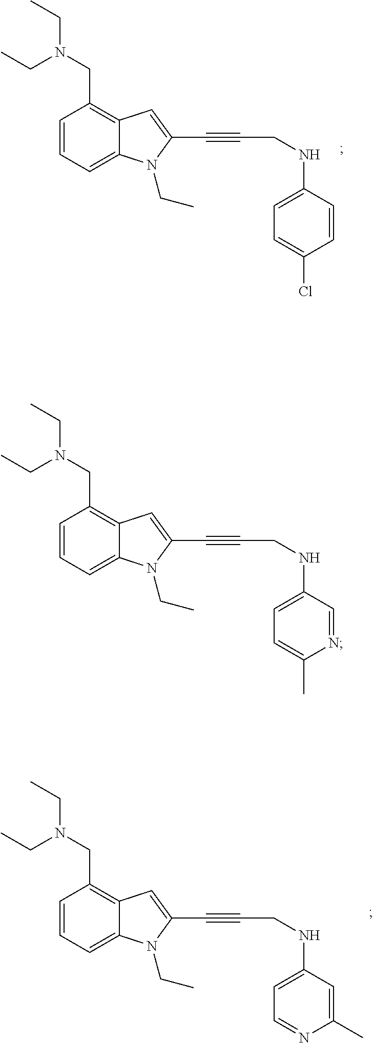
C1=CC=C2C(=C1CN(CC)CC)C=C(C#CCNC1=CC=C(Cl)C=C1)N2CC.C1=CC=C2C(=C1CN(CC)CC)C=C(C#CCNC1=CC=NC(C)=C1)N2CC.C1=CC=C2C(=C1CN(CC)CC)C=C(C#CCNC1=CC=C(C)N=C1)N2CC
